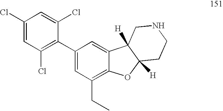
C1(Cl)=CC(Cl)=C(C2=CC(CC)=C3C(=C2)C2([H])C([H])(O3)CCNC2)C(Cl)=C1
